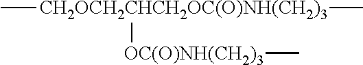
C[CH2OCH2CHCH2OC(O)NH(CH2)3]([OC(O)NH(CH2)3]C)C
